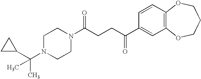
C1N(C(C2CC2)(C)C)CCN(C(CCC(C2=CC3=C(C=C2)OCCCO3)=O)=O)C1
